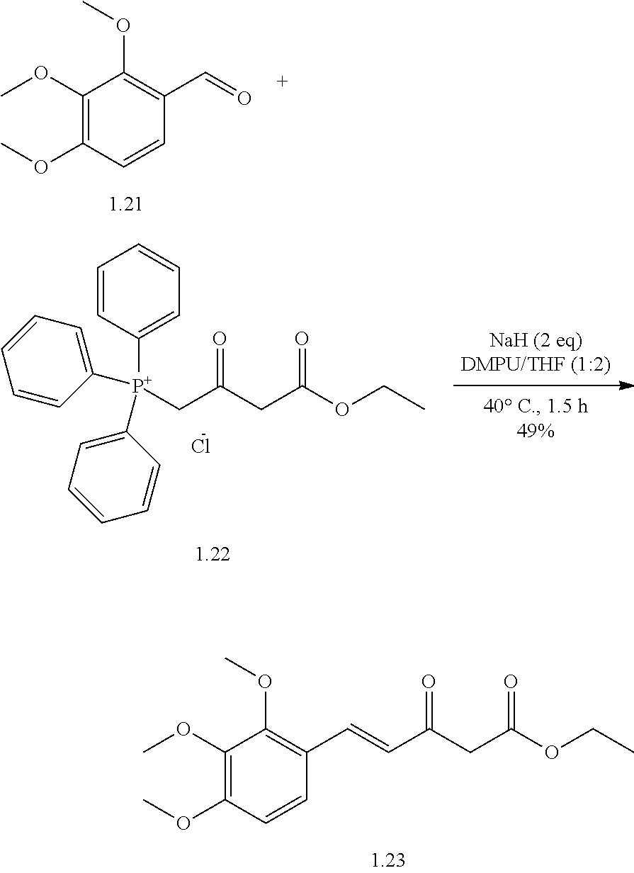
C1(OC)=C(OC)C=CC(C=O)=C1OC.C(C(=O)CC(=O)OCC)=CC1=C(OC)C(OC)=C(OC)C=C1.[P+](C1=CC=CC=C1)(C1=CC=CC=C1)(C1=CC=CC=C1)CC(=O)CC(=O)OCC.Cl
